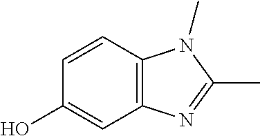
C12=C(C=CC(O)=C1)N(C)C(C)=N2
